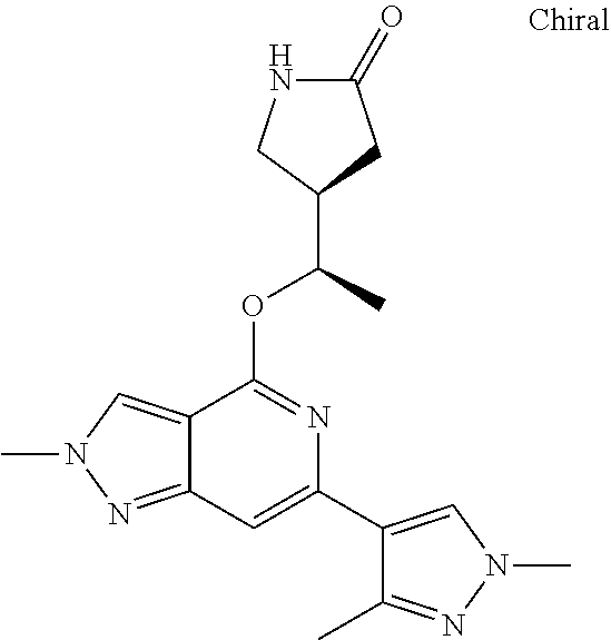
N1C(=O)CC(C(C)OC2=NC(C3=CN(C)N=C3C)=CC3=NN(C)C=C23)C1
